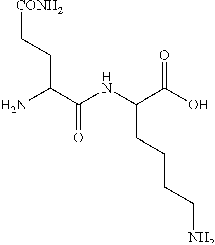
C(CC(NC(C(N)CC[CONH2])=O)C(O)=O)CCN
